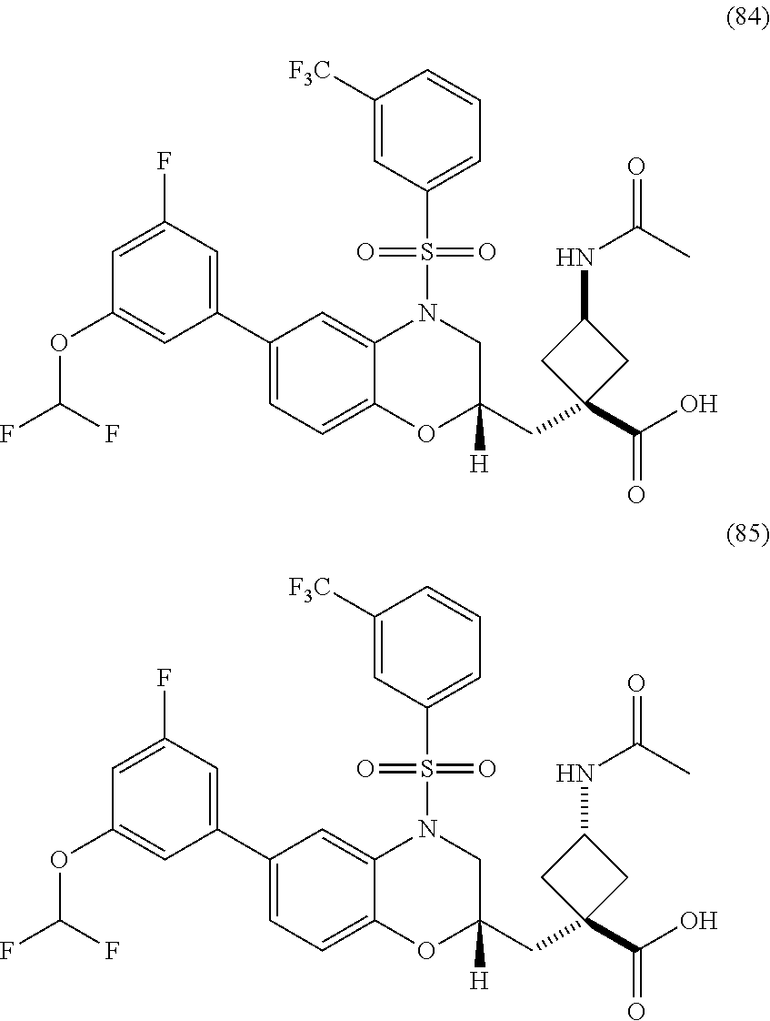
C1(C2=CC(F)=CC(OC(F)F)=C2)=CC=C2C(=C1)N(S(C1=CC=CC([F3C])=C1)(=O)=O)CC(CC1(C(O)=O)CC(NC(=O)C)C1)([H])O2.C1(C2=CC(F)=CC(OC(F)F)=C2)=CC=C2C(=C1)N(S(C1=CC=CC([F3C])=C1)(=O)=O)CC(CC1(C(O)=O)CC(NC(=O)C)C1)([H])O2
